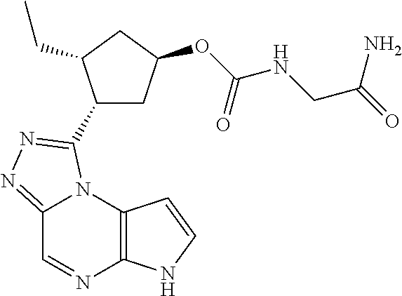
C12=NN=C(C3CC(OC(NCC(=O)N)=O)CC3CC)N1C1=C(N=C2)NC=C1
